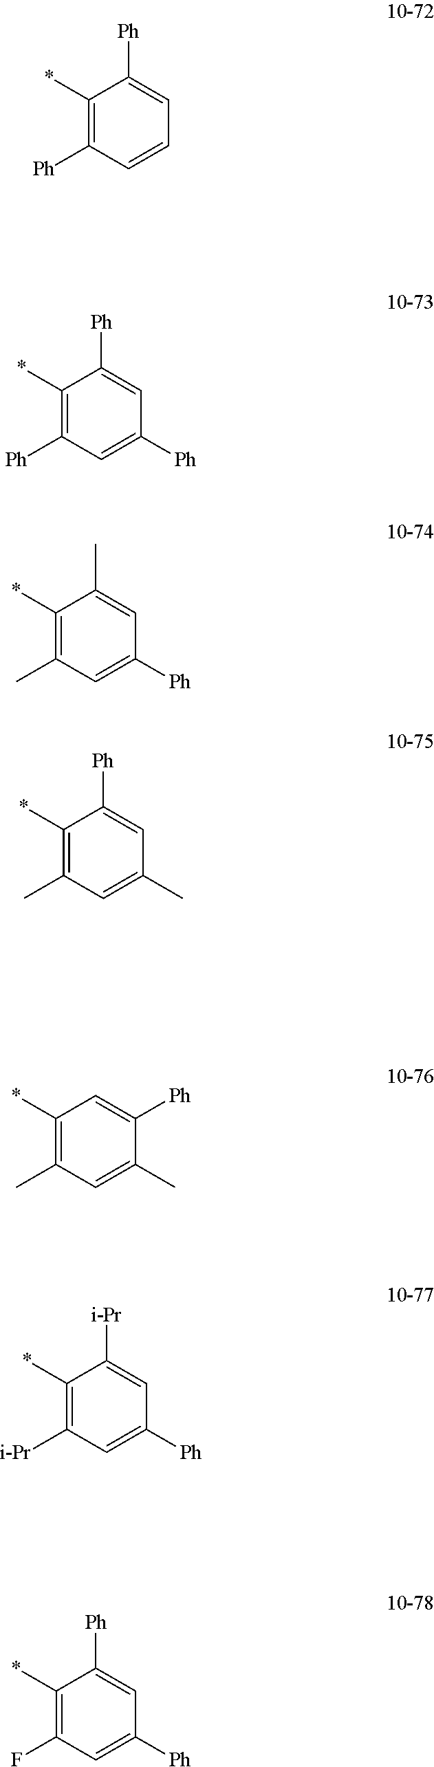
C1(*)=C([Ph])C=C([Ph])C=C1[Ph].C1(*)=C(C)C=C([Ph])C=C1C.C1(*)=C(C)C=C(C)C=C1[Ph].C1(*)=C(C)C=C(C)C([Ph])=C1.C1(*)=C([i-Pr])C=C([Ph])C=C1[i-Pr].C1(*)=C(F)C=C([Ph])C=C1[Ph].C1(*)=C([Ph])C=CC=C1[Ph]
